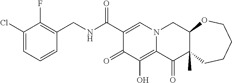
C1(Cl)=CC=CC(CNC(C2=CN3C(=C(O)C2=O)C(=O)C2(C)C(C3)OCCCC2)=O)=C1F
